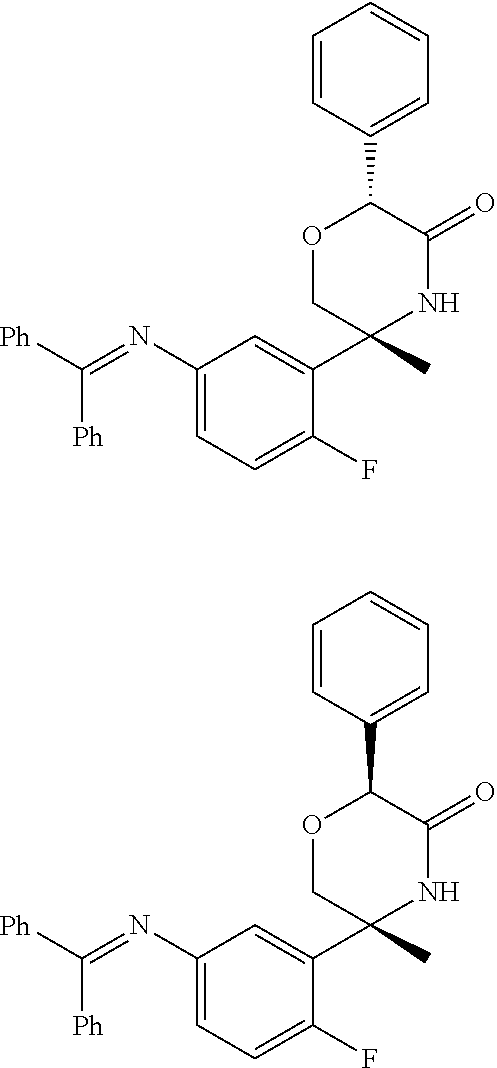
C1(N=C([Ph])[Ph])=CC=C(F)C(C2(C)COC(C3=CC=CC=C3)C(=O)N2)=C1.C1(N=C([Ph])[Ph])=CC=C(F)C(C2(C)COC(C3=CC=CC=C3)C(=O)N2)=C1
